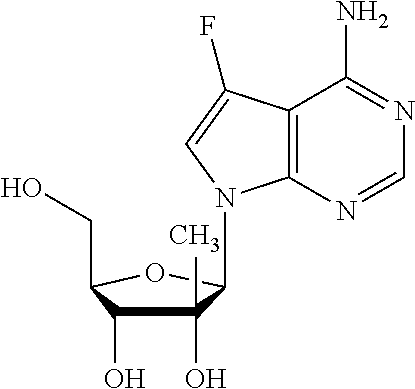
C1(O)(C)C(O)C(CO)OC1N1C2=C(C(F)=C1)C(N)=NC=N2
